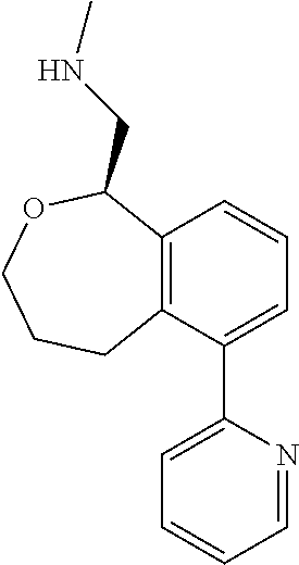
C12=C(C(C3=CC=CC=N3)=CC=C1)CCCOC2CNC
